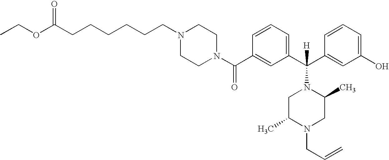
C1(C(N2CCN(CCCCCCC(OCC)=O)CC2)=O)=CC(C(C2=CC(O)=CC=C2)([H])N2CC(C)N(CC=C)CC2C)=CC=C1
